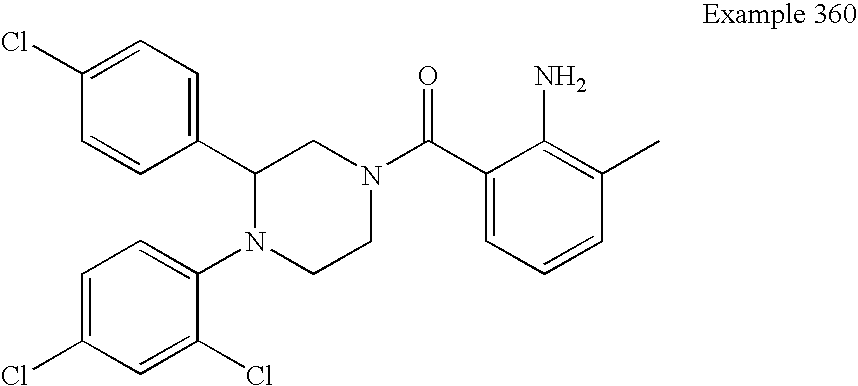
C1=CC(C2N(C3=CC=C(Cl)C=C3Cl)CCN(C(C3=CC=CC(C)=C3N)=O)C2)=CC=C1Cl
